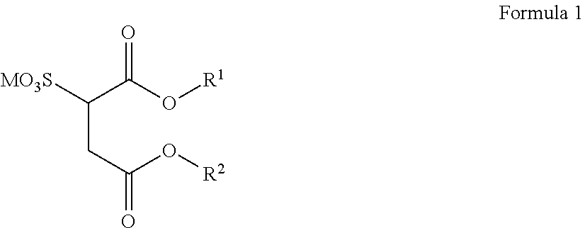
C(CC(O[R2])=O)(C(O[R1])=O)[MO3S]
